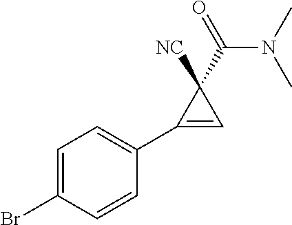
C1=C(Br)C=CC(C2=CC2(C(N(C)C)=O)[NC])=C1
